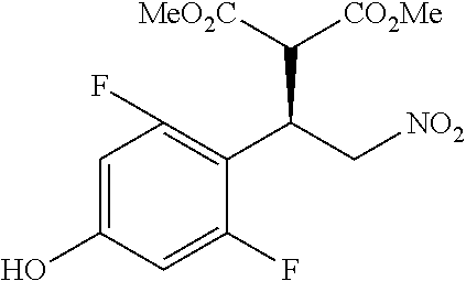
C1=C(O)C=C(F)C(C(C[NO2])C([MeO2C])[CO2Me])=C1F
